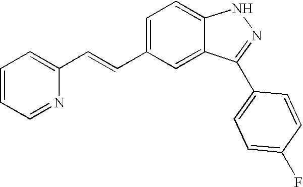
C1=CC=NC(C=CC2=CC=C3C(=C2)C(C2=CC=C(F)C=C2)=NN3)=C1
